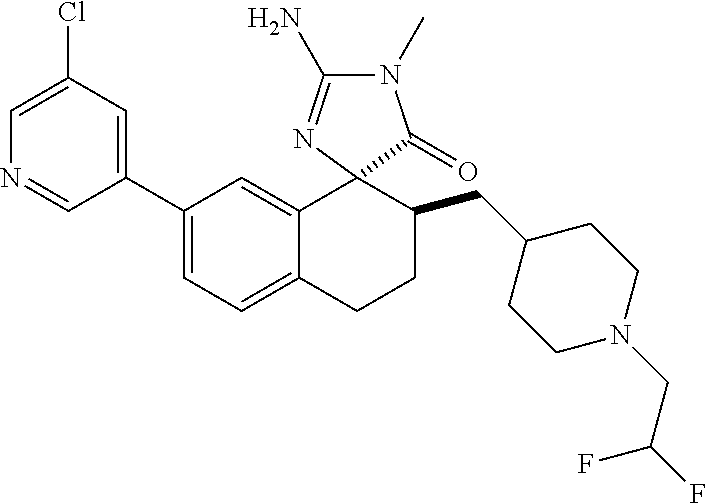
C1(C2=CC=C3C(=C2)C2(C(CC4CCN(CC(F)F)CC4)CC3)C(=O)N(C)C(N)=N2)=CC(Cl)=CN=C1
